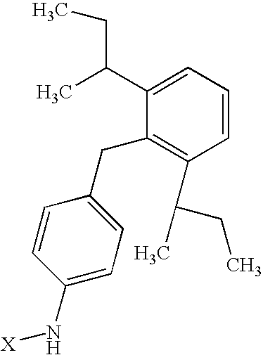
C1=CC(N[X])=CC=C1CC1=C(C(C)CC)C=CC=C1C(CC)C
